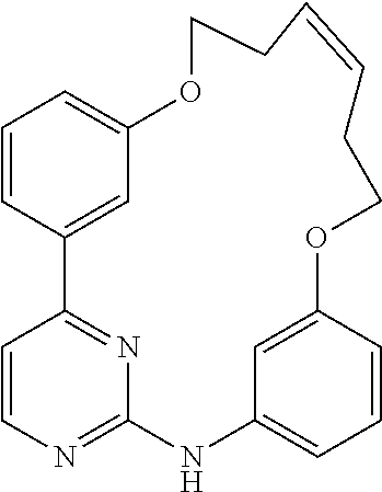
C1=CC2=CC(=C1)OCCC=CCCOC1=CC(=CC=C1)NC1=NC=CC2=N1
